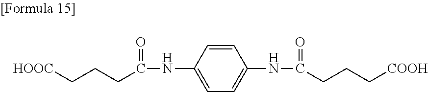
[HOOC]CCCC(=O)NC1=CC=C(NC(CCC[COOH])=O)C=C1
